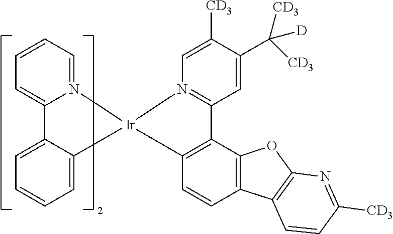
C1=CC=N2C(=C1)C1=CC=CC=C1[Ir]21N2=C(C=C(C([CD3])([CD3])[D])C([CD3])=C2)C2=C1C=CC1=C2OC2=C1C=CC([CD3])=N2
